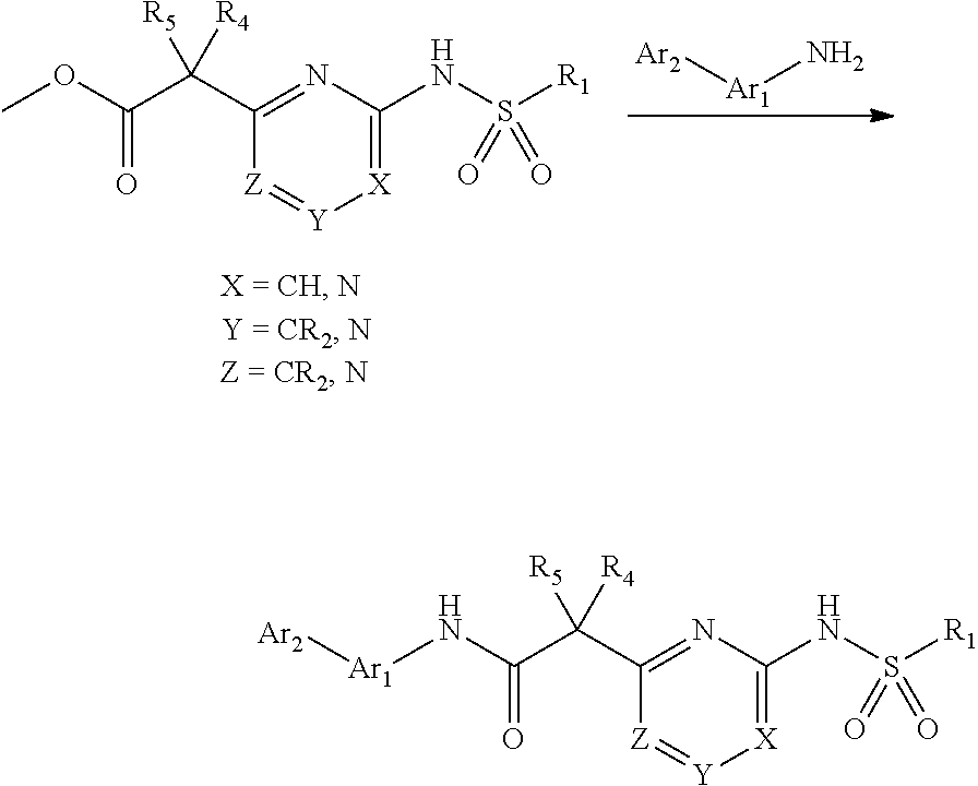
[X]1=C(NS([R1])(=O)=O)N=C(C(C(OC)=O)([R5])[R4])[Z]=[Y]1.[Ar2][Ar1]N.[X]1=C(NS([R1])(=O)=O)N=C(C(C(N[Ar1][Ar2])=O)([R5])[R4])[Z]=[Y]1
